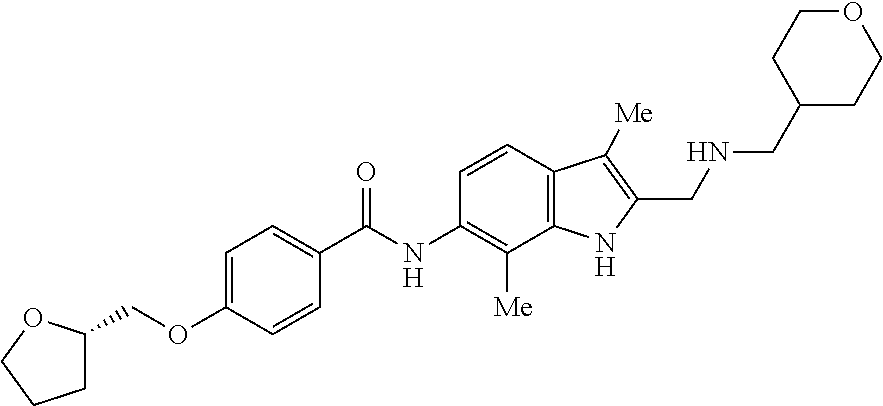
C1=C(OCC2CCCO2)C=CC(C(NC2=C([Me])C3=C(C=C2)C([Me])=C(CNCC2CCOCC2)N3)=O)=C1
